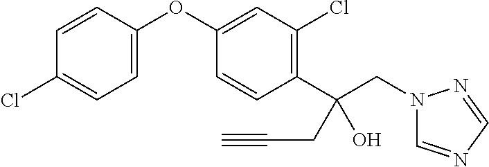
C1=C(OC2=CC(Cl)=C(C(CN3C=NC=N3)(CC#C)O)C=C2)C=CC(Cl)=C1
